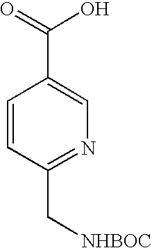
C1=CC(C[NHBOC])=NC=C1C(=O)O
